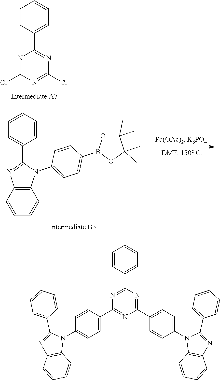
N1=C(Cl)N=C(Cl)N=C1C1=CC=CC=C1.C12=C(N(C3=CC=C(B4OC(C)(C)C(C)(C)O4)C=C3)C(C3=CC=CC=C3)=N1)C=CC=C2.N1=C(C2=CC=CC=C2)N=C(C2=CC=C(N3C4=C(N=C3C3=CC=CC=C3)C=CC=C4)C=C2)N=C1C1=CC=C(N2C(C3=CC=CC=C3)=NC3=C2C=CC=C3)C=C1
